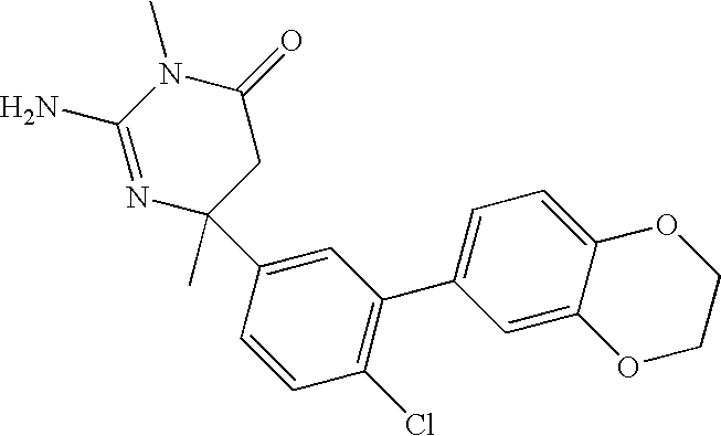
N1=C(N)N(C)C(=O)CC1(C1=CC(C2=CC=C3C(=C2)OCCO3)=C(Cl)C=C1)C
